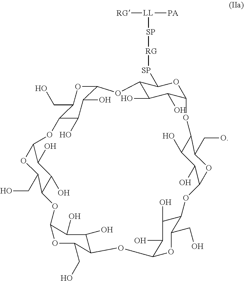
C12C(O)C(O)C(OC1[SP][RG][SP][LL]([RG])[PA])OC1C(O)C(O)C(OC1CO)OC1C(O)C(O)C(OC1CO)OC1C(CO)OC(C(O)C1O)OC1C(O)C(O)C(OC1CO)OC1C(CO)OC(C(O)C1O)O2
